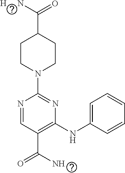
C1(N2CCC(C([H     N])=O)CC2)=NC(NC2=CC=CC=C2)=C(C(=O)N)C=N1
